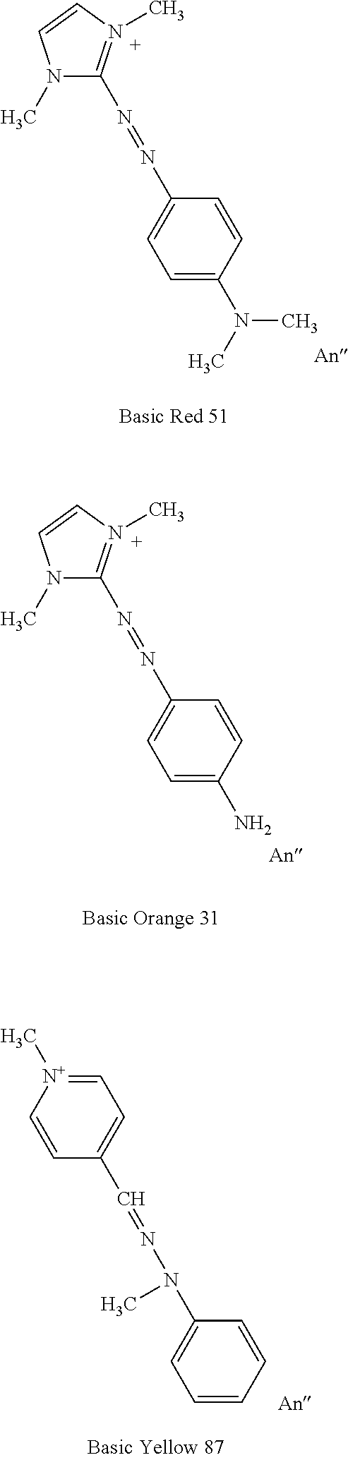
N1(C)C(N=NC2=CC=C(N(C)C)C=C2)=N(C)C=C1.N1(C)C(N=NC2=CC=C(N)C=C2)=N(C)C=C1.C1(C=NN(C2=CC=CC=C2)C)=CC=[N+](C)C=C1
